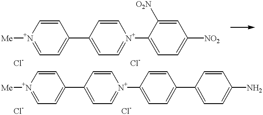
C1=[N+]([Me])C=CC(C2=CC=[N+](C3=CC=C([NO2])C=C3[O2N])C=C2)=C1.C1=[N+]([Me])C=CC(C2=CC=[N+](C3=CC=C(C4=CC=C(N)C=C4)C=C3)C=C2)=C1
